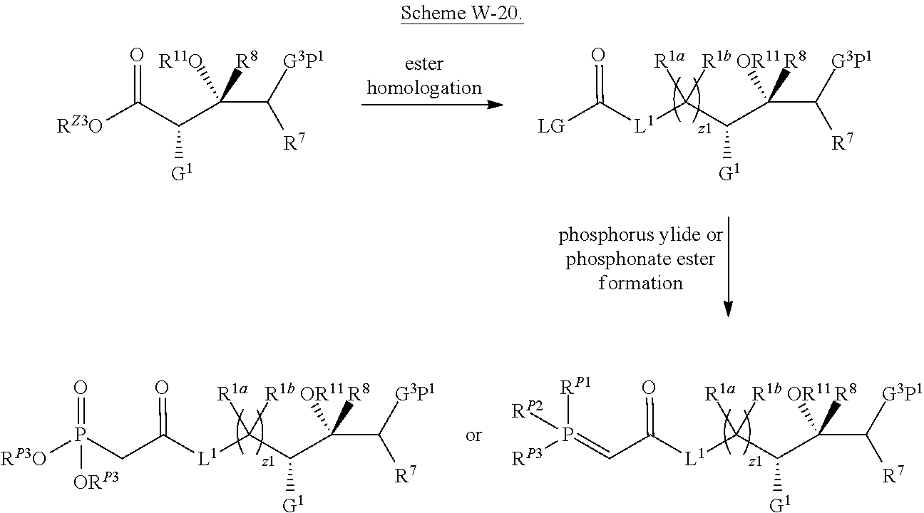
O=C([RZ3O])C([G1])C(C([G3P1])[R7])([R11O])[R8].C([L1]C([LG])=O)(C([G1])C(C([G3P1])[R7])([OR11])[R8])([R1b])[R1a].C([L1]C(C=P([RP3])([RP1])[RP2])=O)(C([G1])C(C([G3P1])[R7])([OR11])[R8])([R1b])[R1a].C([L1]C(CP([RP3O])(=O)[ORP3])=O)(C([G1])C(C([G3P1])[R7])([OR11])[R8])([R1b])[R1a]
